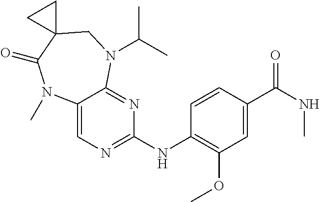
C1(C(NC)=O)=CC(OC)=C(NC2=NC=C3C(=N2)N(C(C)C)CC2(C(=O)N3C)CC2)C=C1
